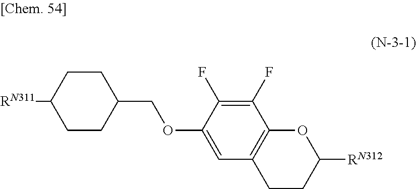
C1CC(COC2=CC3=C(C(F)=C2F)OC([RN312])CC3)CCC1[RN311]
